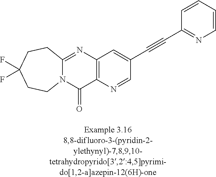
N12C(=NC3=C(C1=O)N=CC(C#CC1=NC=CC=C1)=C3)CCC(F)(F)CC2
